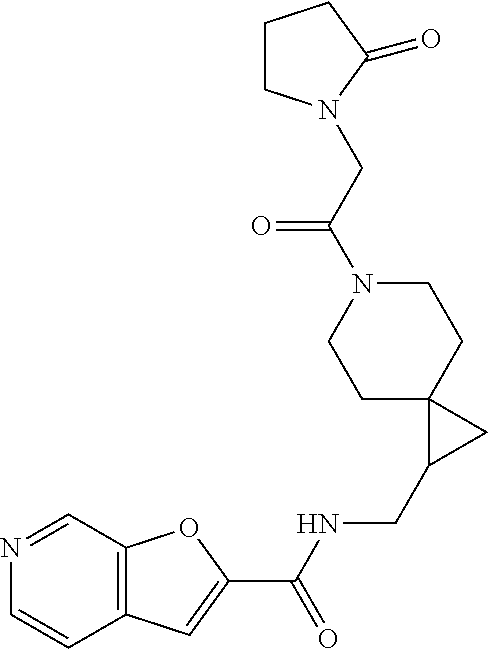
C12=C(C=NC=C1)OC(C(NCC1CC13CCN(C(CN1CCCC1=O)=O)CC3)=O)=C2
